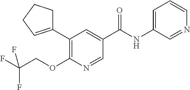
C1(C2=C(OCC(F)(F)F)N=CC(C(NC3=CC=CN=C3)=O)=C2)=CCCC1
